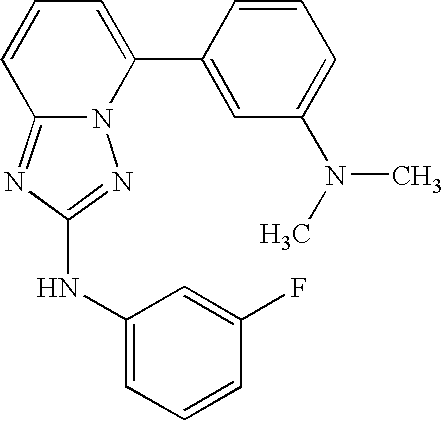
N12C(=NC(NC3=CC=CC(F)=C3)=N1)C=CC=C2C1=CC(N(C)C)=CC=C1
